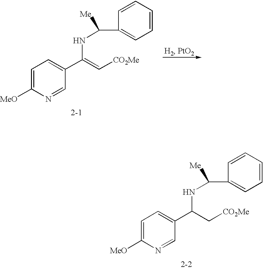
C1=C([MeO])N=CC(C(NC([Me])C2=CC=CC=C2)C[CO2Me])=C1.C1=C([MeO])N=CC(C(NC([Me])C2=CC=CC=C2)=C[CO2Me])=C1
